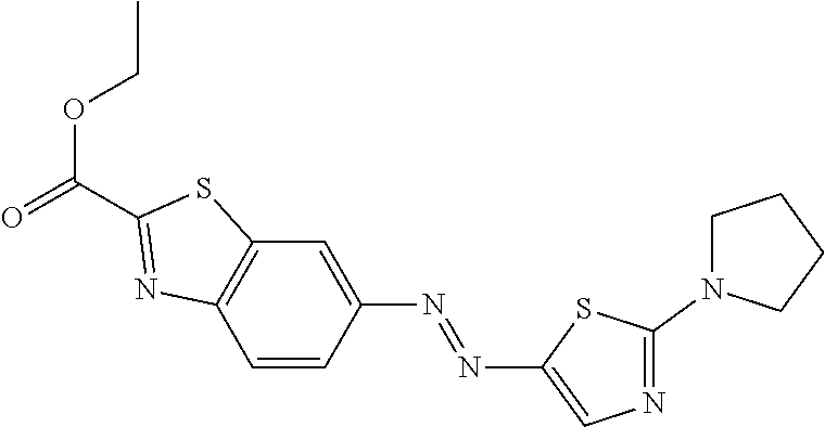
C12=C(C=CC(N=NC3=CN=C(N4CCCC4)S3)=C1)N=C(C(OCC)=O)S2
